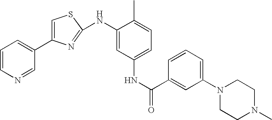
C1=CN=CC(C2=CSC(NC3=CC(NC(=O)C4=CC(N5CCN(C)CC5)=CC=C4)=CC=C3C)=N2)=C1
